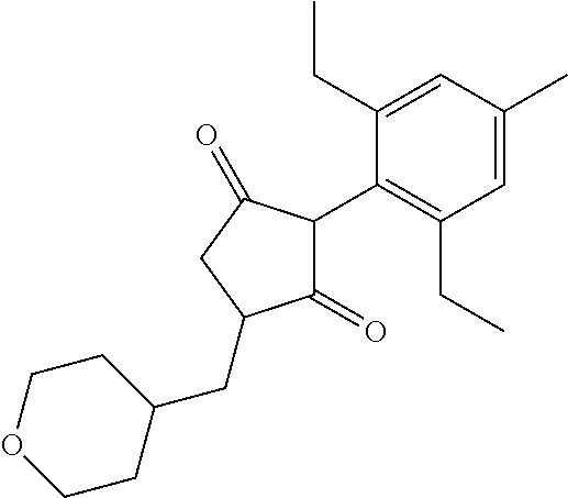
C1(=O)C(C2=C(CC)C=C(C)C=C2CC)C(=O)CC1CC1CCOCC1
